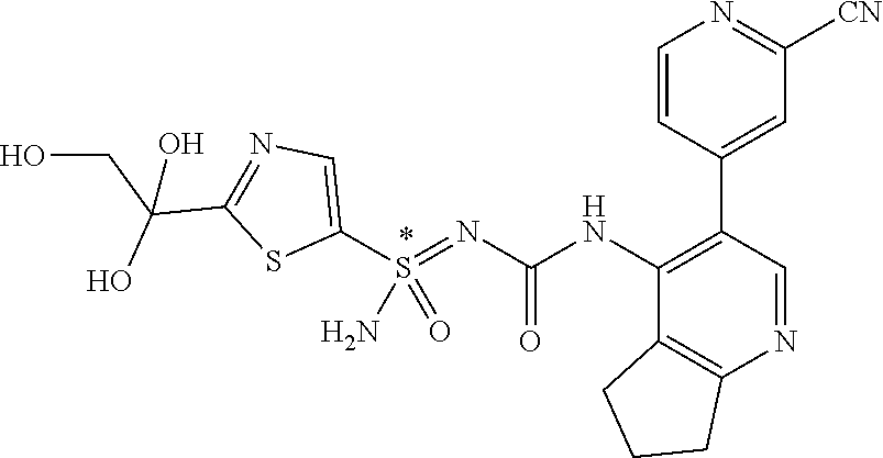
C1(C2=CC([CN])=NC=C2)=C(NC(N=S(C2=CN=C(C(CO)(O)O)S2)(=O)N)=O)C2=C(N=C1)CCC2
